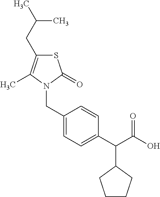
C(C1=CC=C(C(C(O)=O)C2CCCC2)C=C1)N1C(C)=C(CC(C)C)SC1=O
